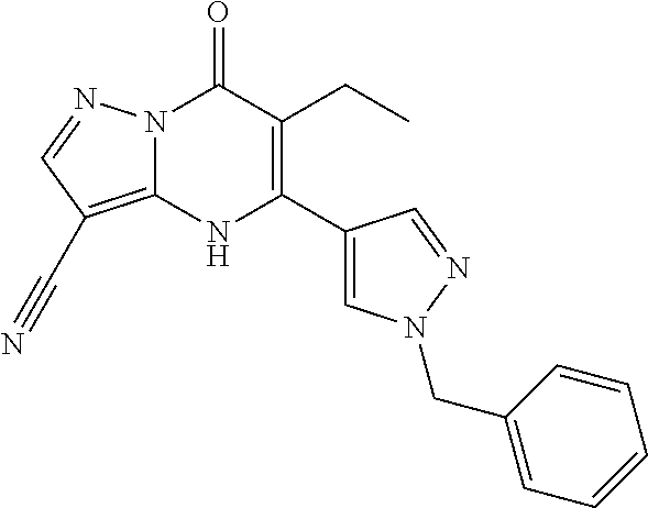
N12C(=C(C#N)C=N1)NC(C1=CN(CC3=CC=CC=C3)N=C1)=C(CC)C2=O
